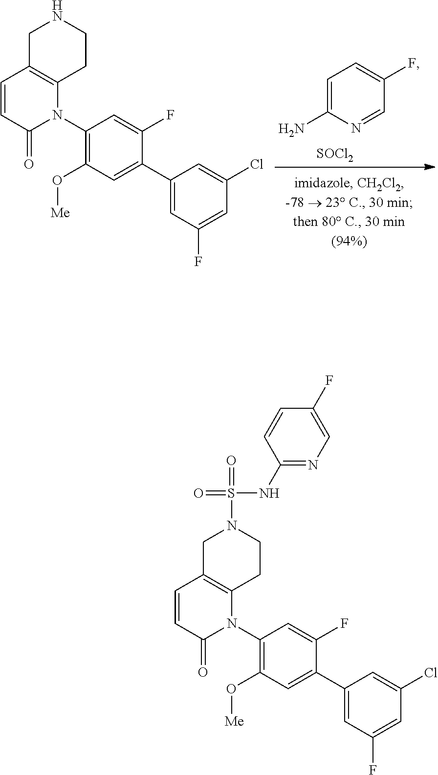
C1=C(N)N=CC(F)=C1.[SOCl2].N1(C2=C(O[Me])C=C(C3=CC(F)=CC(Cl)=C3)C(F)=C2)C2=C(C=CC1=O)CNCC2.N1(C2=C(O[Me])C=C(C3=CC(F)=CC(Cl)=C3)C(F)=C2)C2=C(C=CC1=O)CN(S(=O)(=O)NC1=NC=C(F)C=C1)CC2
